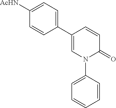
C1(C2=CC=C([AcHN])C=C2)=CN(C2=CC=CC=C2)C(=O)C=C1
